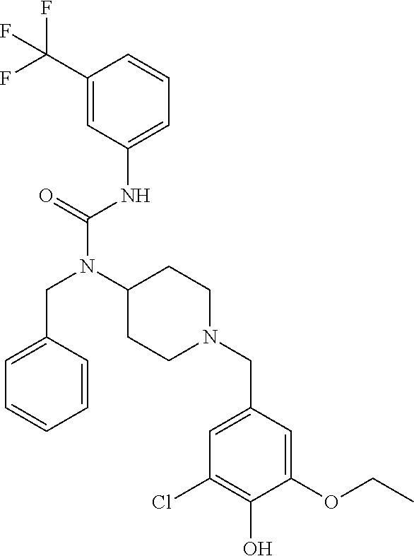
C1(C(F)(F)F)=CC(NC(N(C2CCN(CC3=CC(Cl)=C(O)C(OCC)=C3)CC2)CC2=CC=CC=C2)=O)=CC=C1
